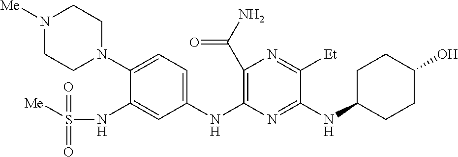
C1(C(N)=O)=C(NC2=CC=C(N3CCN([Me])CC3)C(NS([Me])(=O)=O)=C2)N=C(NC2CCC(O)CC2)C([Et])=N1
